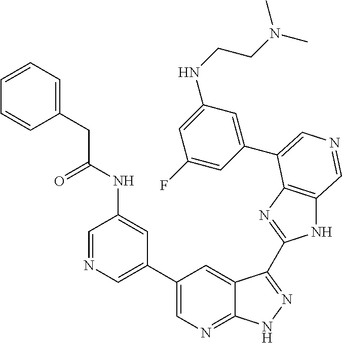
C1(C2=CN=CC(NC(CC3=CC=CC=C3)=O)=C2)=CN=C2C(=C1)C(C1=NC3=C(N1)C=NC=C3C1=CC(NCCN(C)C)=CC(F)=C1)=NN2
